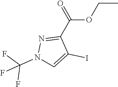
CCOC(C1=NN(C(F)(F)F)C=C1I)=O
